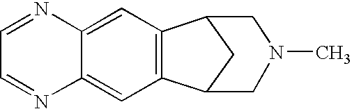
C1=C2C(=CC3=C1C1CC3CN(C)C1)N=CC=N2
